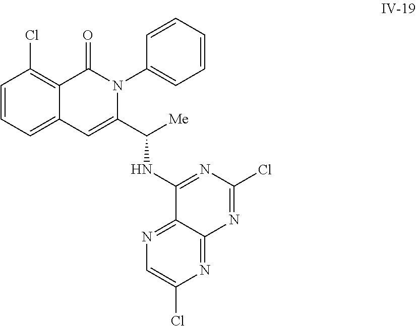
C12=C(Cl)C=CC=C1C=C(C([Me])NC1=NC(Cl)=NC3=NC(Cl)=CN=C13)N(C1=CC=CC=C1)C2=O
